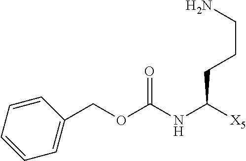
C1(COC(NC([X5])CCCN)=O)=CC=CC=C1
